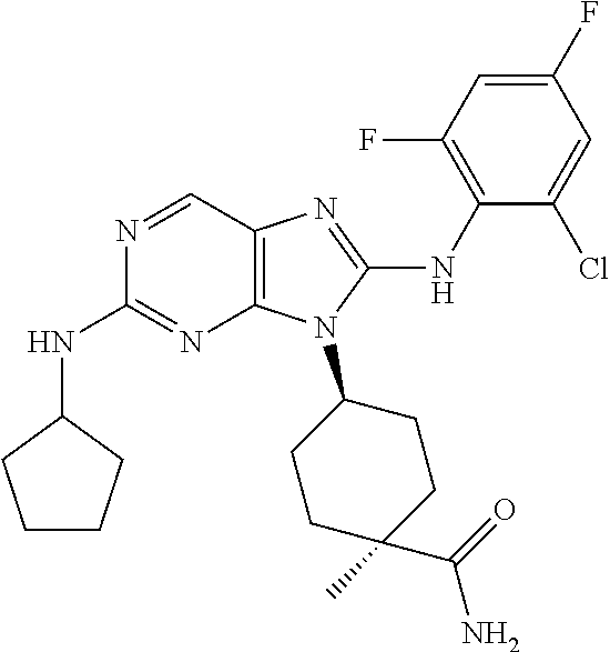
N1=CC2=C(N=C1NC1CCCC1)N(C1CCC(C)(C(=O)N)CC1)C(NC1=C(F)C=C(F)C=C1Cl)=N2
